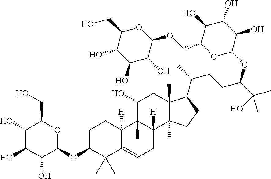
C1CC2([H])C(=CCC3([H])C2(C)C(O)CC2(C)C3(C)CCC2C(CCC(C(C)(C)O)OC2OC(COC3C(O)C(O)C(O)C(CO)O3)C(O)C(O)C2O)C)C(C)(C)C1OC1C(O)C(O)C(O)C(CO)O1
